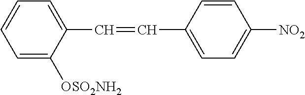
C1=C([OSO2NH2])C(C=CC2=CC=C([NO2])C=C2)=CC=C1
